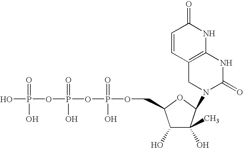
C12=C(NC(=O)N(C3C(C)(O)C(O)C(COP(OP(OP(O)(=O)O)(=O)O)(=O)O)O3)C1)NC(=O)C=C2
